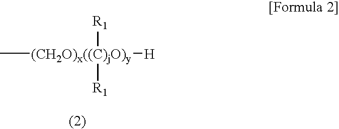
C[(CH2O)x((C)jO)y]([H])([R1])[R1]
